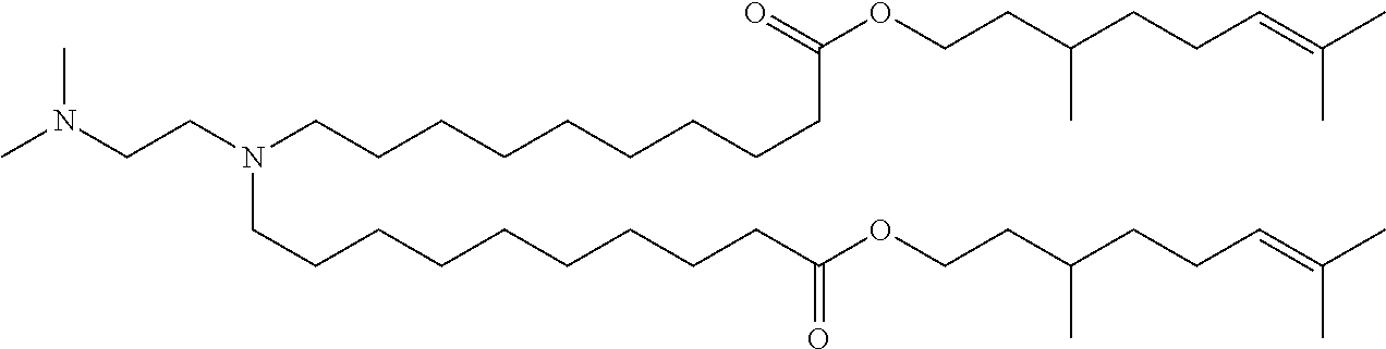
CN(CCN(CCCCCCCCCC(OCCC(CCC=C(C)C)C)=O)CCCCCCCCCC(=O)OCCC(CCC=C(C)C)C)C
